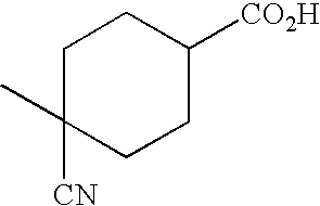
C1C([CN])(C)CCC([CO2H])C1
